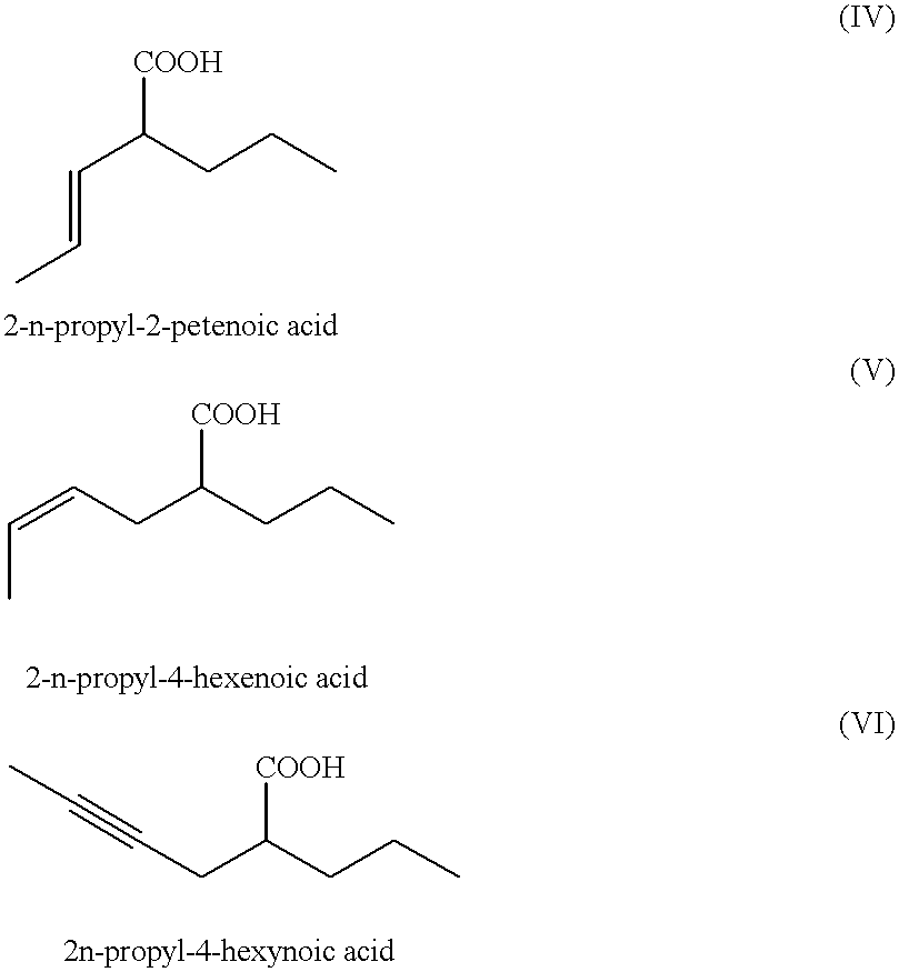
C(=CC)C(CCC)[COOH].C(C(CCC)[COOH])C=CC.C(C(CCC)[COOH])C#CC
